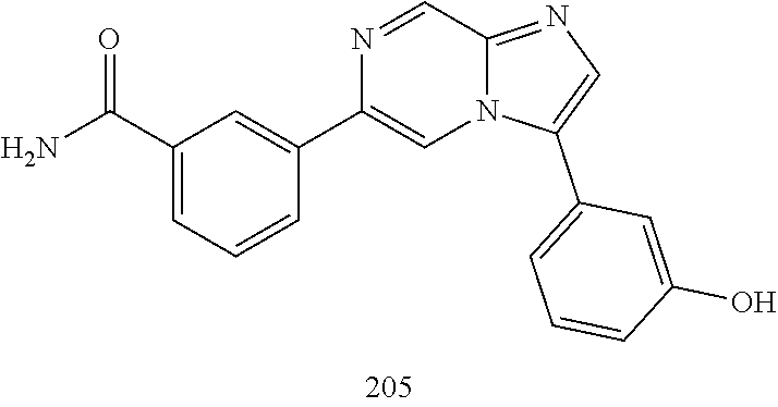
C1(C2=CC=CC(O)=C2)=CN=C2C=NC(C3=CC(C(N)=O)=CC=C3)=CN12
